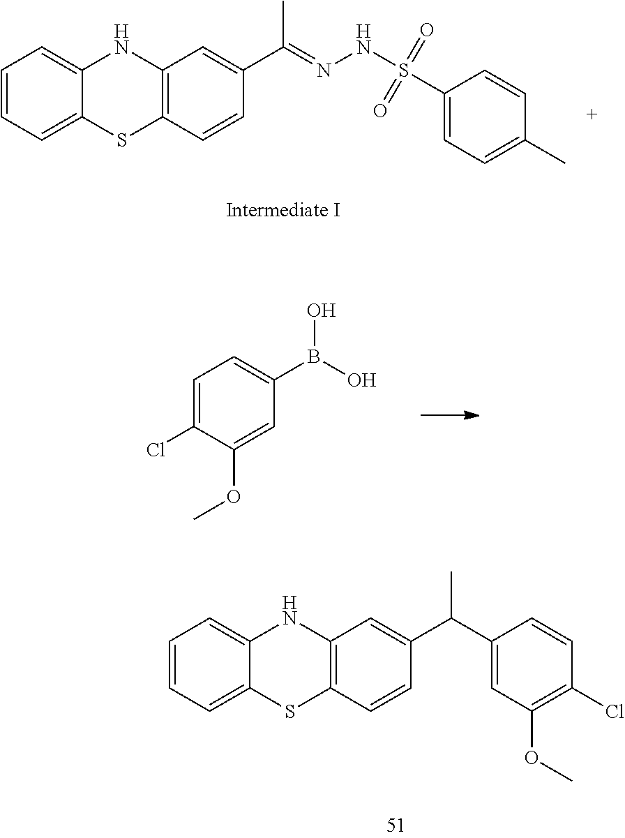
C1=CC=C2C(=C1)NC1=C(S2)C=CC(C(=NNS(=O)(=O)C2=CC=C(C)C=C2)C)=C1.C1=C(Cl)C(OC)=CC(B(O)O)=C1.C1=CC=C2C(=C1)NC1=C(S2)C=CC(C(C2=CC(OC)=C(Cl)C=C2)C)=C1
